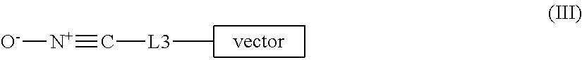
C([L3]C)#[N+][O-]
